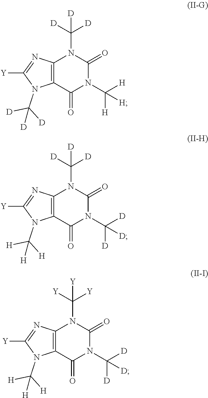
C12=C(C(=O)N(C([H])([H])[H])C(=O)N1C([D])([D])[D])N(C([D])([D])[D])C([Y])=N2.C12=C(C(=O)N(C([D])([D])[D])C(=O)N1C([D])([D])[D])N(C([H])([H])[H])C([Y])=N2.C12=C(C(=O)N(C([D])([D])[D])C(=O)N1C([Y])([Y])[Y])N(C([H])([H])[H])C([Y])=N2
